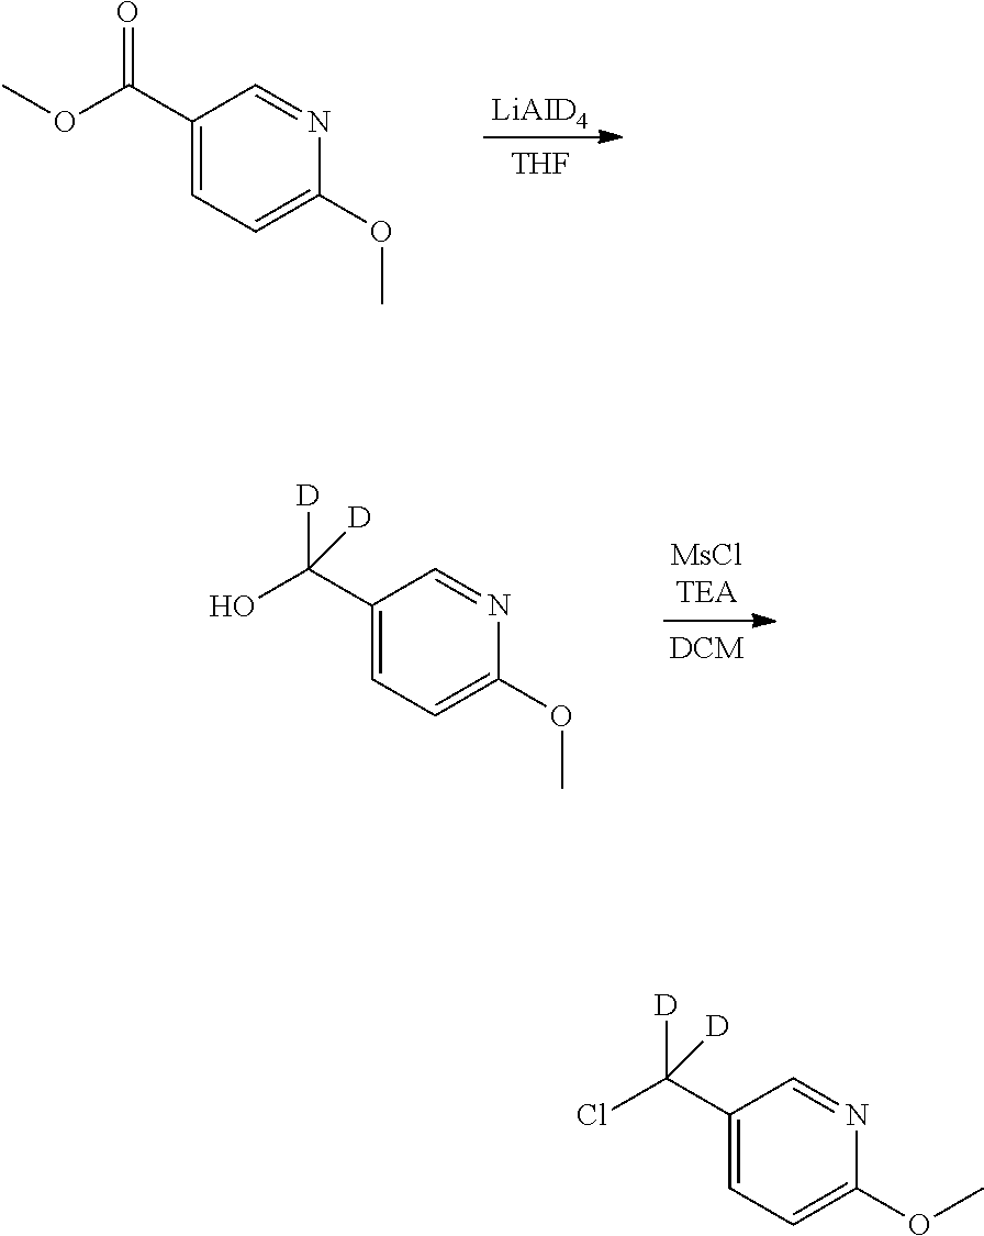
[THF].[LiAID4].C1(C(OC)=O)=CC=C(OC)N=C1.[DCM].C1(C(O)([D])[D])=CC=C(OC)N=C1.C1(C(Cl)([D])[D])=CC=C(OC)N=C1
